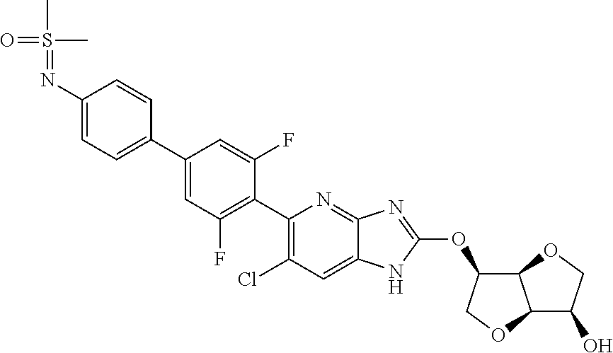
N(C1=CC=C(C2=CC(F)=C(C3=C(Cl)C=C4C(=N3)N=C(OC3C5C(OC3)C(O)CO5)N4)C(F)=C2)C=C1)=S(C)(=O)C
